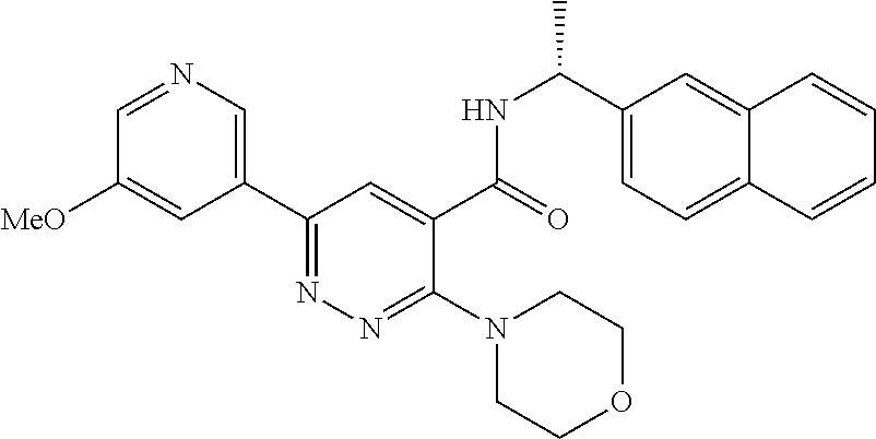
C1=NC=C(C2=NN=C(N3CCOCC3)C(C(=O)NC(C3=CC=C4C(=C3)C=CC=C4)C)=C2)C=C1[MeO]
